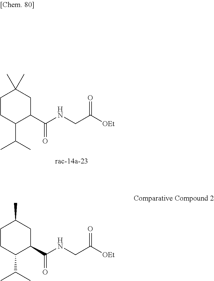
C(NC(C1CC(C)(C)CCC1C(C)C)=O)C([OEt])=O.C(C([OEt])=O)NC(C1CC(C)CCC1C(C)C)=O
